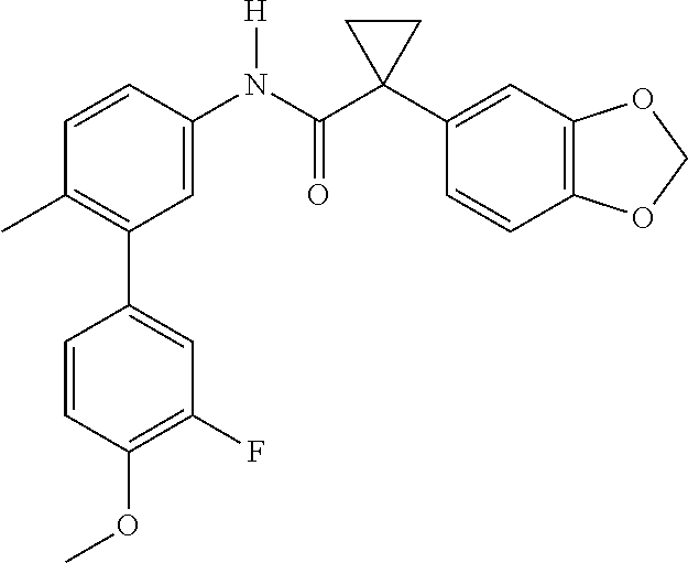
C1=CC(N(C(C2(C3=CC4=C(C=C3)OCO4)CC2)=O)[H])=CC(C2=CC(F)=C(OC)C=C2)=C1C
